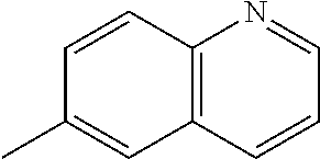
C12=C(C=CC=N1)C=C(C)C=C2
